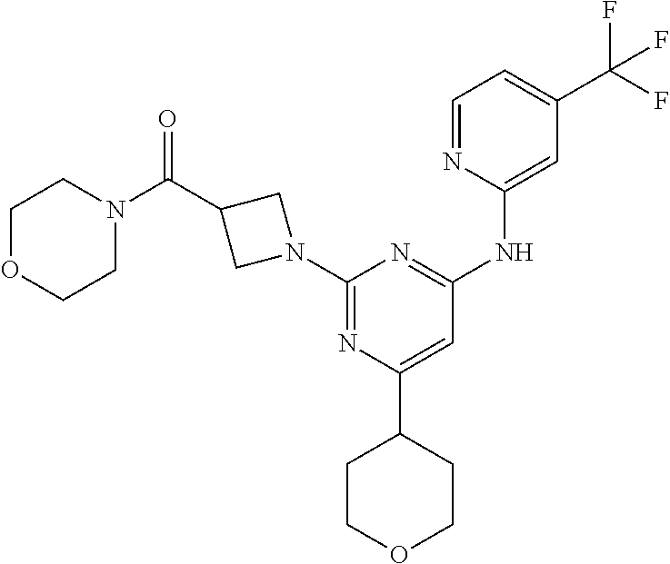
C1(C2CCOCC2)=CC(NC2=CC(C(F)(F)F)=CC=N2)=NC(N2CC(C(N3CCOCC3)=O)C2)=N1
